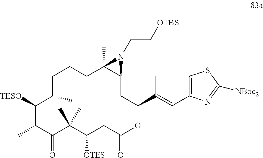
C1CC(C)C([TESO])C(C)C(=O)C(C)(C)C([OTES])CC(=O)OC(C(=CC2=CSC([NBoc2])=N2)C)CC2C(C)(C1)N2CC[OTBS]
